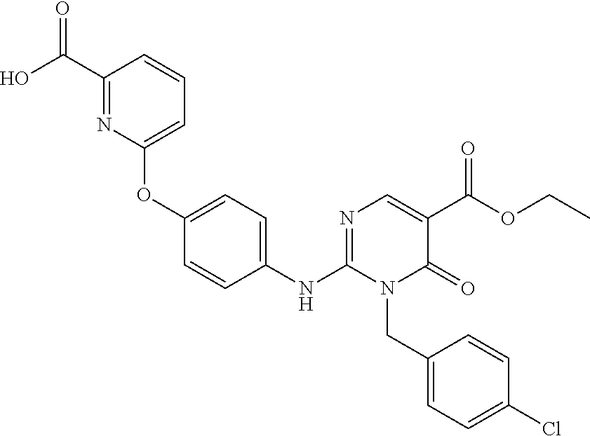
C1(NC2=NC=C(C(OCC)=O)C(=O)N2CC2=CC=C(Cl)C=C2)=CC=C(OC2=CC=CC(C(O)=O)=N2)C=C1
